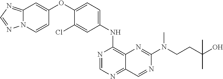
C12=NC=NN1C=CC(OC1=CC=C(NC3=C4C(=NC=N3)C=NC(N(CCC(O)(C)C)C)=N4)C=C1Cl)=C2
